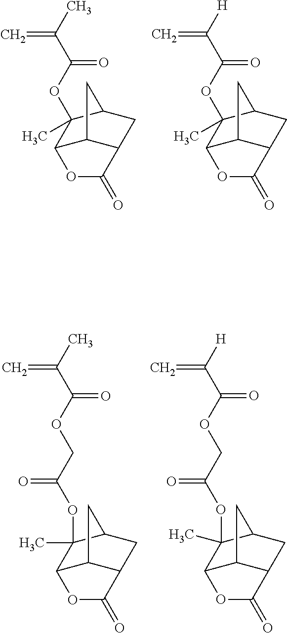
C12C3C(CC(C1(OC(C([H])=C)=O)C)C3)C(=O)O2.C12C3C(CC(C1(OC(C(C)=C)=O)C)C3)C(=O)O2.C12C3C(CC(C1(C)OC(COC(C([H])=C)=O)=O)C3)C(=O)O2.C12C3C(CC(C1(C)OC(COC(C(C)=C)=O)=O)C3)C(=O)O2
